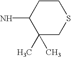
C1(C)(C)CSCCC1N
